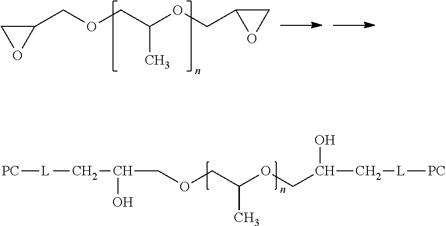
C1(COCC(C)OCC2CO2)CO1.[PC][L]CC(O)COCC(OCC(O)C[L][PC])C
